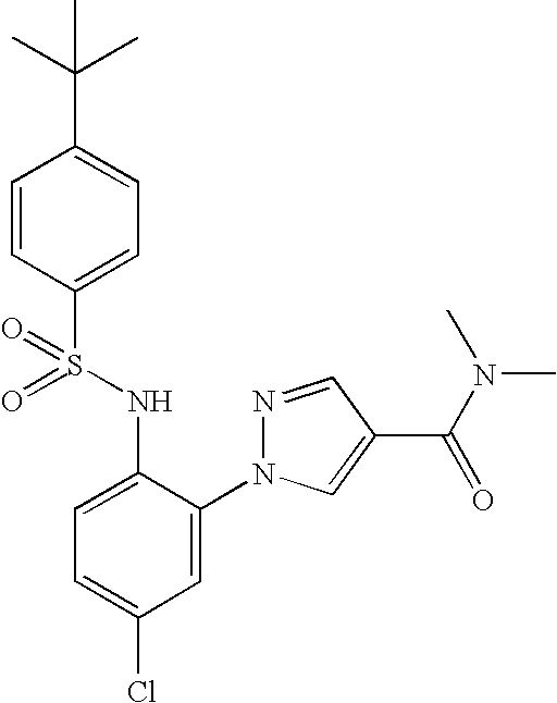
C1=CC(S(NC2=CC=C(Cl)C=C2N2N=CC(C(N(C)C)=O)=C2)(=O)=O)=CC=C1C(C)(C)C
